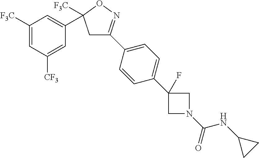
C1C(C2=CC=C(C3(F)CN(C(=O)NC4CC4)C3)C=C2)=NOC1(C1=CC([F3C])=CC([CF3])=C1)[F3C]
